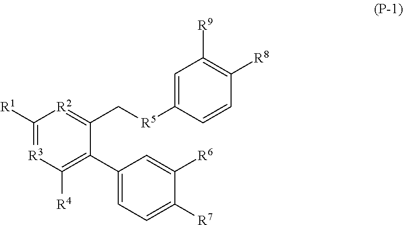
C1([R1])=[R3]C([R4])=C(C2=CC=C([R7])C([R6])=C2)C(C[R5]C2=CC([R9])=C([R8])C=C2)=[R2]1
